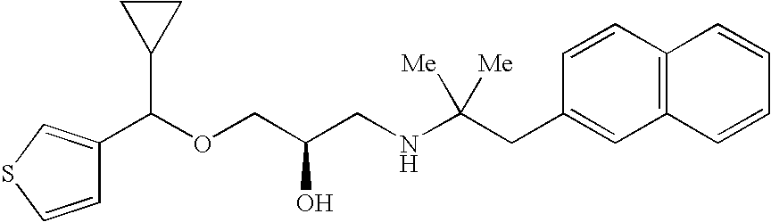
C1(C(OCC(CNC(CC2=CC3=C(C=C2)C=CC=C3)([Me])[Me])O)C2CC2)=CSC=C1
